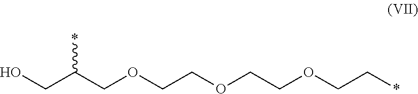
OCC(COCCOCCOCC*)*
